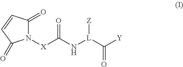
N1([X]C(N[L](C([Y])=O)[Z])=O)C(=O)C=CC1=O
